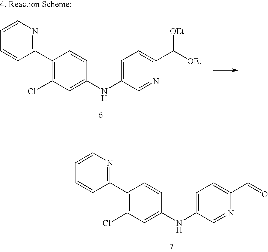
C1(C2=C(Cl)C=C(NC3=CC=C(C=O)N=C3)C=C2)=NC=CC=C1.C1(C2=C(Cl)C=C(NC3=CC=C(C([OEt])[OEt])N=C3)C=C2)=NC=CC=C1
